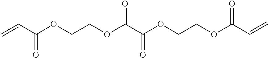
C=CC(OCCOC(C(OCCOC(=O)C=C)=O)=O)=O
